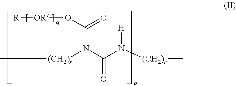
C[(CH2)r]N(C(N([(CH2)r]C)[H])=O)C(O[OR][R])=O
